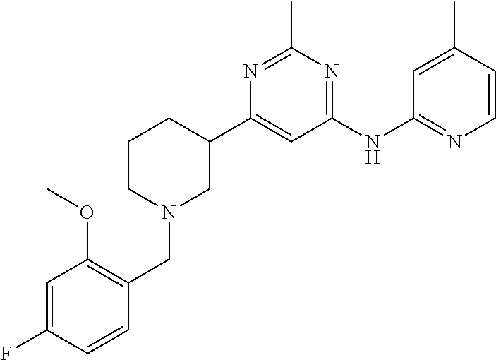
C1(NC2=NC=CC(C)=C2)=NC(C)=NC(C2CCCN(CC3=C(OC)C=C(F)C=C3)C2)=C1
